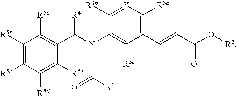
C1([R5b])=C([R5c])C([R5d])=C([R5e])C(C(N(C2=C([R3c])C(C=CC(O[R2])=O)=C([R3a])[Y]=C2[R3b])C([R1])=O)[R4])=C1[R5a]
